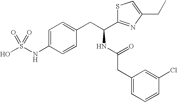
C1=C(NS(O)(=O)=O)C=CC(CC(C2=NC(CC)=CS2)NC(CC2=CC=CC(Cl)=C2)=O)=C1
